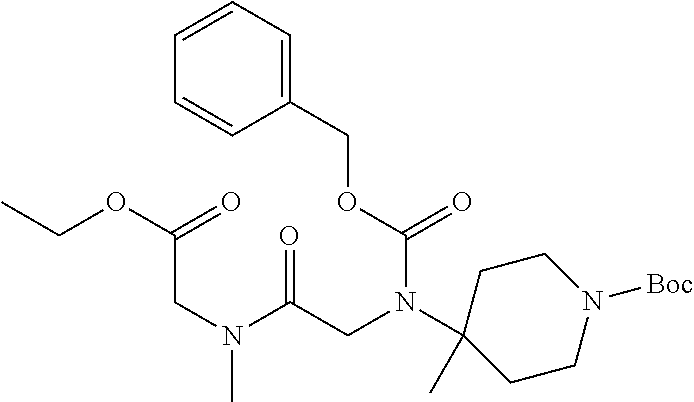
C1(COC(=O)N(CC(N(CC(OCC)=O)C)=O)C2(C)CCN([Boc])CC2)=CC=CC=C1
